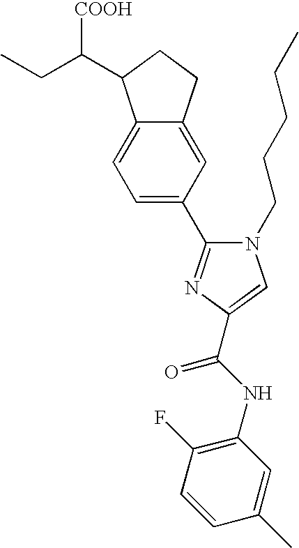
CCC(C1C2=CC=C(C3=NC(C(NC4=C(F)C=CC(C)=C4)=O)=CN3CCCCC)C=C2CC1)[COOH]
